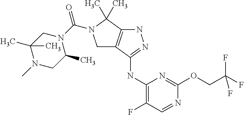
C1(NC2=NNC3=C2CN(C(N2CC(C)(C)N(C)CC2C)=O)C3(C)C)=C(F)C=NC(OCC(F)(F)F)=N1
